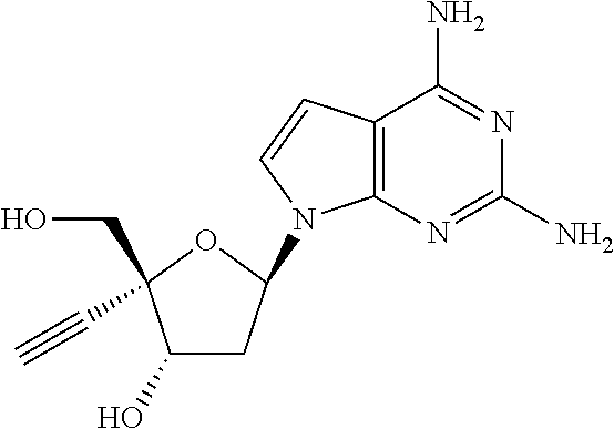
C12=C(N=C(N)N=C1N)N(C1CC(O)C(CO)(C#C)O1)C=C2
